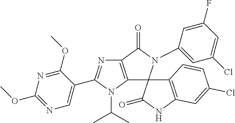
C12=C(C(=O)N(C3=CC(Cl)=CC(F)=C3)C13C(=O)NC1=C3C=CC(Cl)=C1)N=C(C1=CN=C(OC)N=C1OC)N2C(C)C
